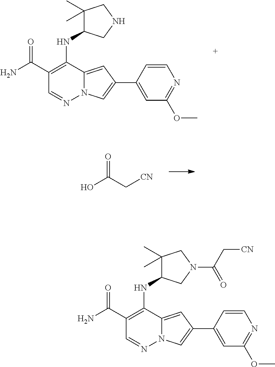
C1(C(N)=O)=C(NC2C(C)(C)CNC2)C2=CC(C3=CC(OC)=NC=C3)=CN2N=C1.OC(C[CN])=O.C1(C(N)=O)=C(NC2C(C)(C)CN(C(C[CN])=O)C2)C2=CC(C3=CC(OC)=NC=C3)=CN2N=C1
